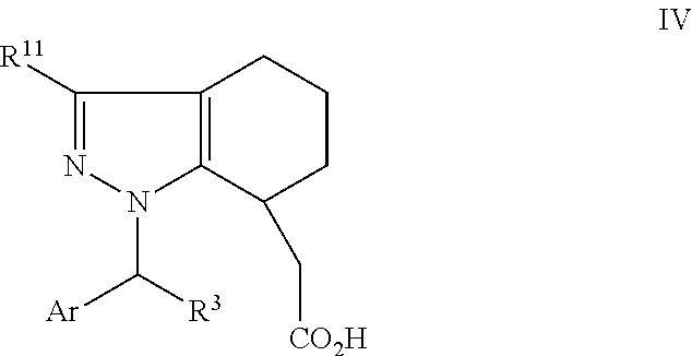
C12=C(C(C[CO2H])CCC1)N(C([R3])[Ar])N=C2[R11]
